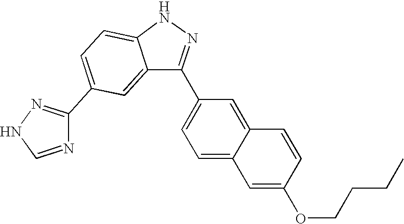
C12=CC(C3=NNC=N3)=CC=C1NN=C2C1=CC=C2C(=C1)C=CC(OCCCC)=C2
